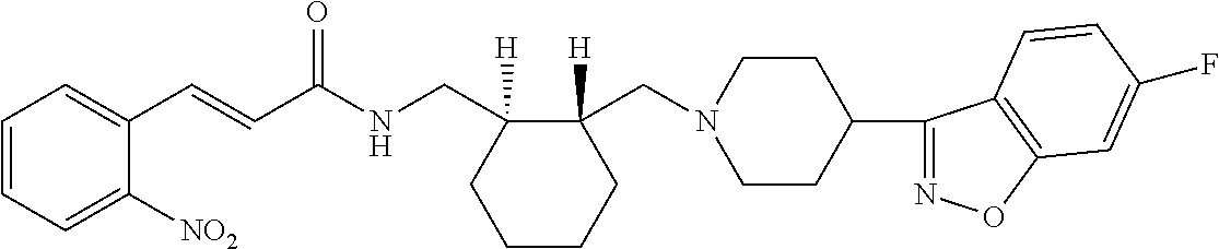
C1(C=CC(NCC2([H])C(CN3CCC(C4=NOC5=C4C=CC(F)=C5)CC3)([H])CCCC2)=O)=CC=CC=C1[NO2]
